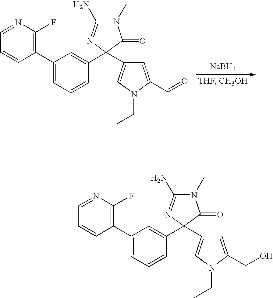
C1(C2=CC=CC(C3(C4=CN(CC)C(C=O)=C4)N=C(N)N(C)C3=O)=C2)=C(F)N=CC=C1.[NaBH4].C1(C2=CC=CC(C3(C4=CN(CC)C(CO)=C4)N=C(N)N(C)C3=O)=C2)=C(F)N=CC=C1
